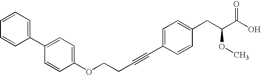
C1(OCCC#CC2=CC=C(CC(C(O)=O)OC)C=C2)=CC=C(C2=CC=CC=C2)C=C1
